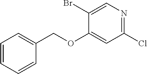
C1(COC2=CC(Cl)=NC=C2Br)=CC=CC=C1
